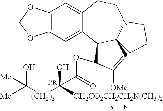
C12=C(C=C3C(=C1)CCN1C4(C3C(OC(=O)C([(CH2)3]C([Me])(O)[Me])(O)[CH2CO2CH2CH2N(CH3)2])C([OMe])=C4)CCC1)OCO2
